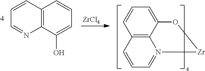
C1=CC2=C(N=C1)C(O)=CC=C2.[ZrCl4].C12=CC=CC3=C1N(=CC=C3)[Zr]O2
